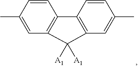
CC1=CC2=C(C=C1)C1=C(C=C(C)C=C1)C2([A1])[A1]
